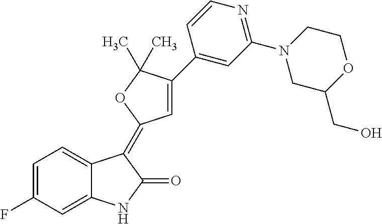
C1=C(F)C=C2C(=C1)C(=C1C=C(C3=CC(N4CC(CO)OCC4)=NC=C3)C(C)(C)O1)C(=O)N2
